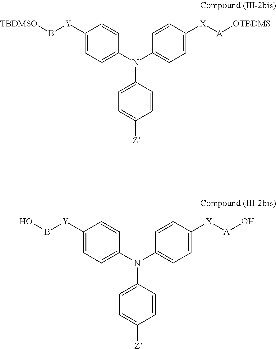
C1([Y]B[TBDMSO])=CC=C(N(C2=CC=C([Z])C=C2)C2=CC=C([X][A][OTBDMS])C=C2)C=C1.C1([Y]BO)=CC=C(N(C2=CC=C([Z])C=C2)C2=CC=C([X][A]O)C=C2)C=C1
